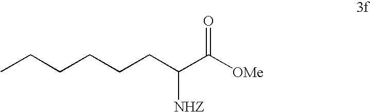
CCCCCCC(C([OMe])=O)[NHZ]
